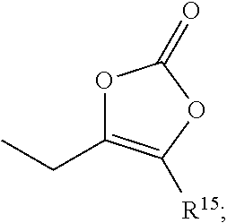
O1C(CC)=C([R15])OC1=O
